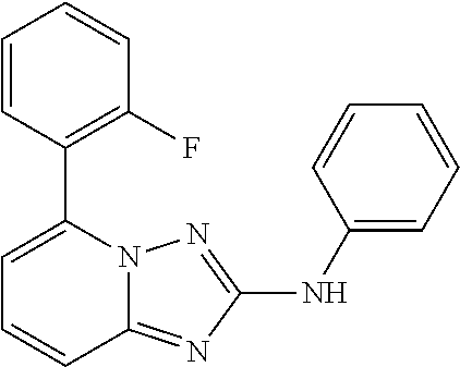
C1=CC(C2=CC=CC3=NC(NC4=CC=CC=C4)=NN23)=C(F)C=C1
